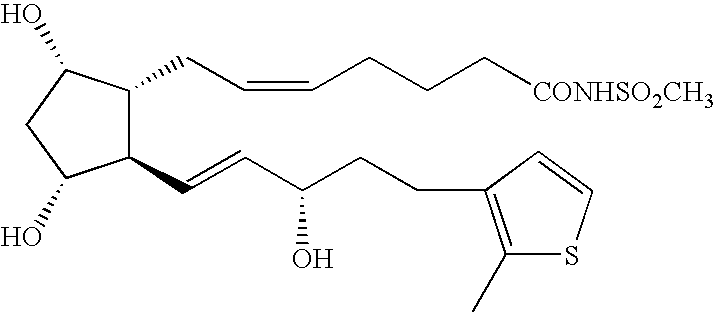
C1(C=CC(CCC2=C(C)SC=C2)O)C(CC=CCCC[CONHSO2CH3])C(O)CC1O
